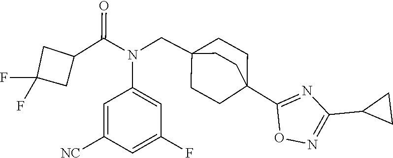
N(C(C1CC(F)(F)C1)=O)(CC12CCC(C3=NC(C4CC4)=NO3)(CC1)CC2)C1=CC(F)=CC([NC])=C1
